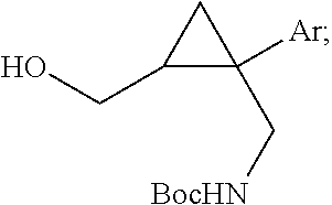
C1([Ar])(C[BocHN])CC1CO
